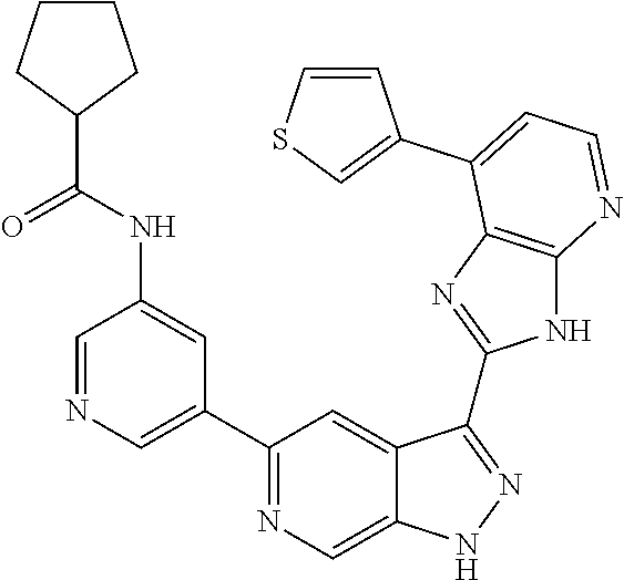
C1=NC=C(C2=NC=C3C(=C2)C(C2=NC4=C(N2)N=CC=C4C2=CSC=C2)=NN3)C=C1NC(=O)C1CCCC1
